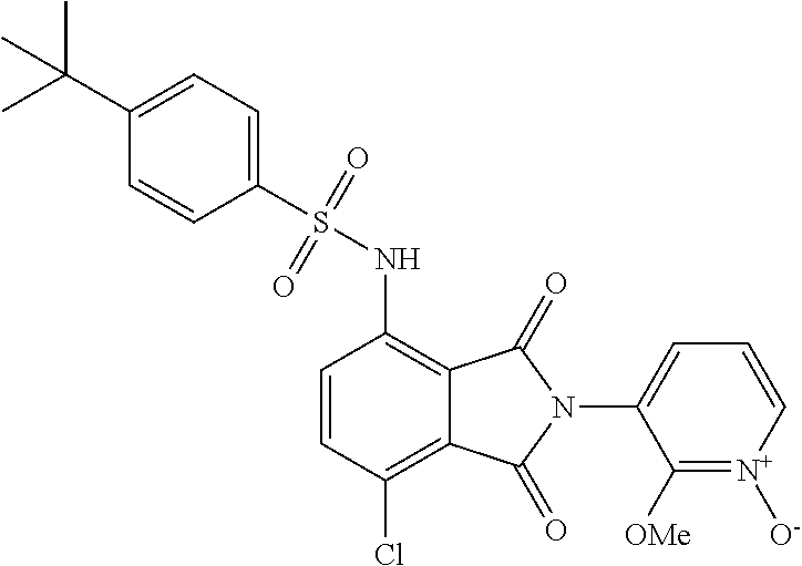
C1(S(NC2=C3C(=C(Cl)C=C2)C(=O)N(C2=CC=C[N+]([O-])=C2[OMe])C3=O)(=O)=O)=CC=C(C(C)(C)C)C=C1
